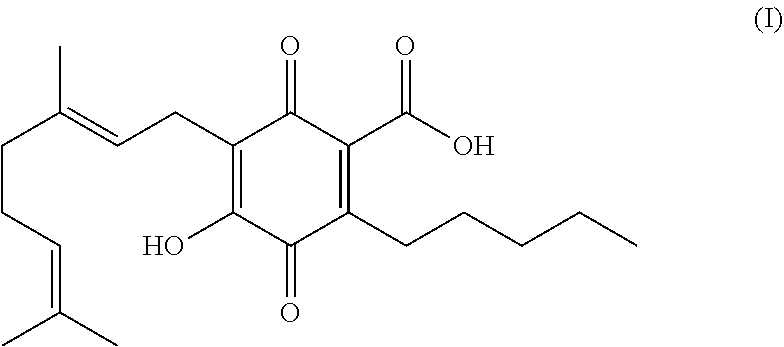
C1(CC=C(C)CCC=C(C)C)=C(O)C(=O)C(CCCCC)=C(C(O)=O)C1=O
